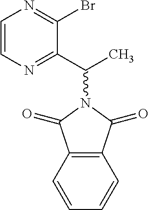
C12=C(C=CC=C1)C(=O)N(C(C1=NC=CN=C1Br)C)C2=O
